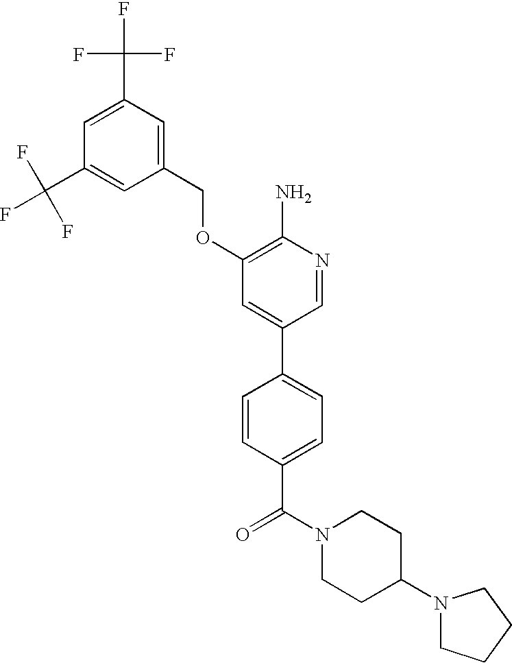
FC(C1=CC(C(F)(F)F)=CC(COC2=C(N)N=CC(C3=CC=C(C(N4CCC(N5CCCC5)CC4)=O)C=C3)=C2)=C1)(F)F
